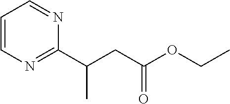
C1=CN=C(C(CC(OCC)=O)C)N=C1
